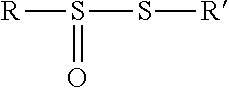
[R]S(S[R])=O
